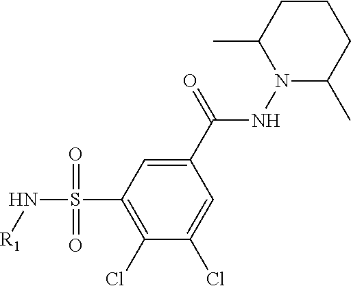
C1(C(=O)NN2C(C)CCCC2C)=CC(S(N[R1])(=O)=O)=C(Cl)C(Cl)=C1
